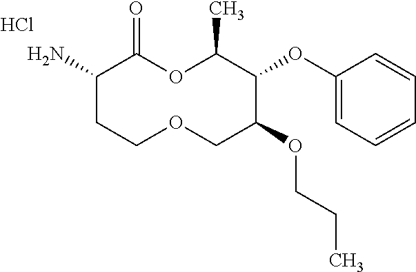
C1(N)CCOCC(OCCC)C(OC2=CC=CC=C2)C(C)OC1=O.Cl
